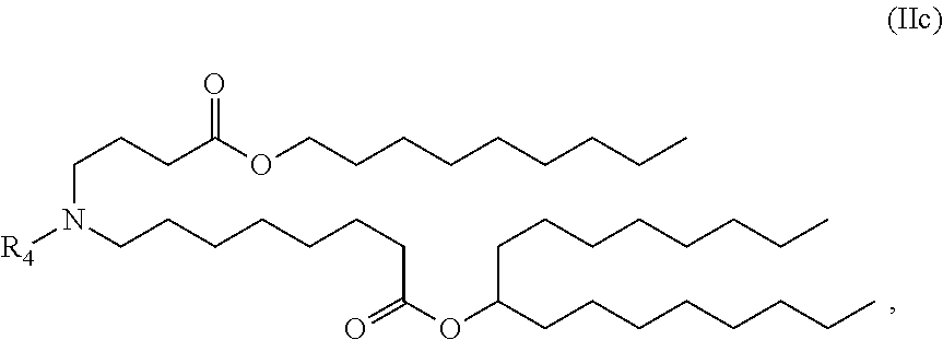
C(N(CCCCCCCC(OC(CCCCCCCC)CCCCCCCC)=O)[R4])CCC(OCCCCCCCCC)=O
